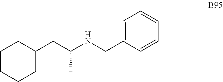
C1CCCC(CC(NCC2=CC=CC=C2)C)C1
